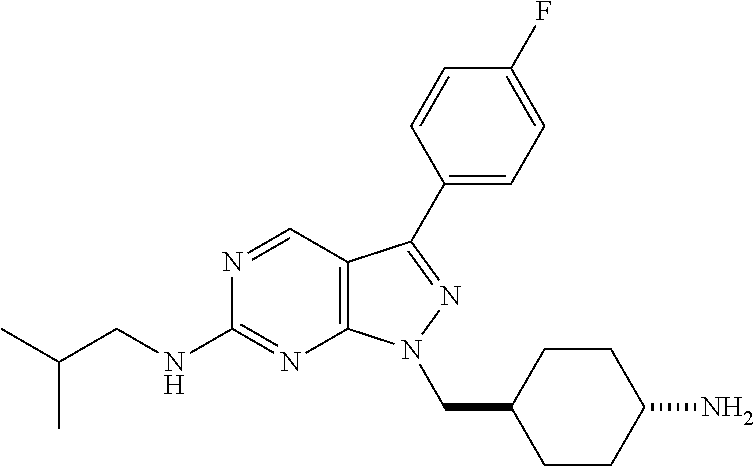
N1=CC2=C(N=C1NCC(C)C)N(CC1CCC(N)CC1)N=C2C1=CC=C(F)C=C1
